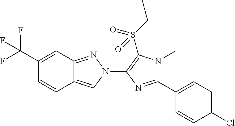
C1(C(F)(F)F)=CC2=NN(C3=C(S(CC)(=O)=O)N(C)C(C4=CC=C(Cl)C=C4)=N3)C=C2C=C1
